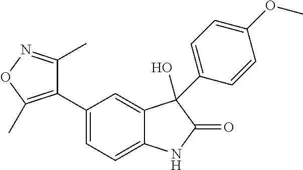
C1(C2=CC=C3C(=C2)C(O)(C2=CC=C(OC)C=C2)C(=O)N3)=C(C)ON=C1C
